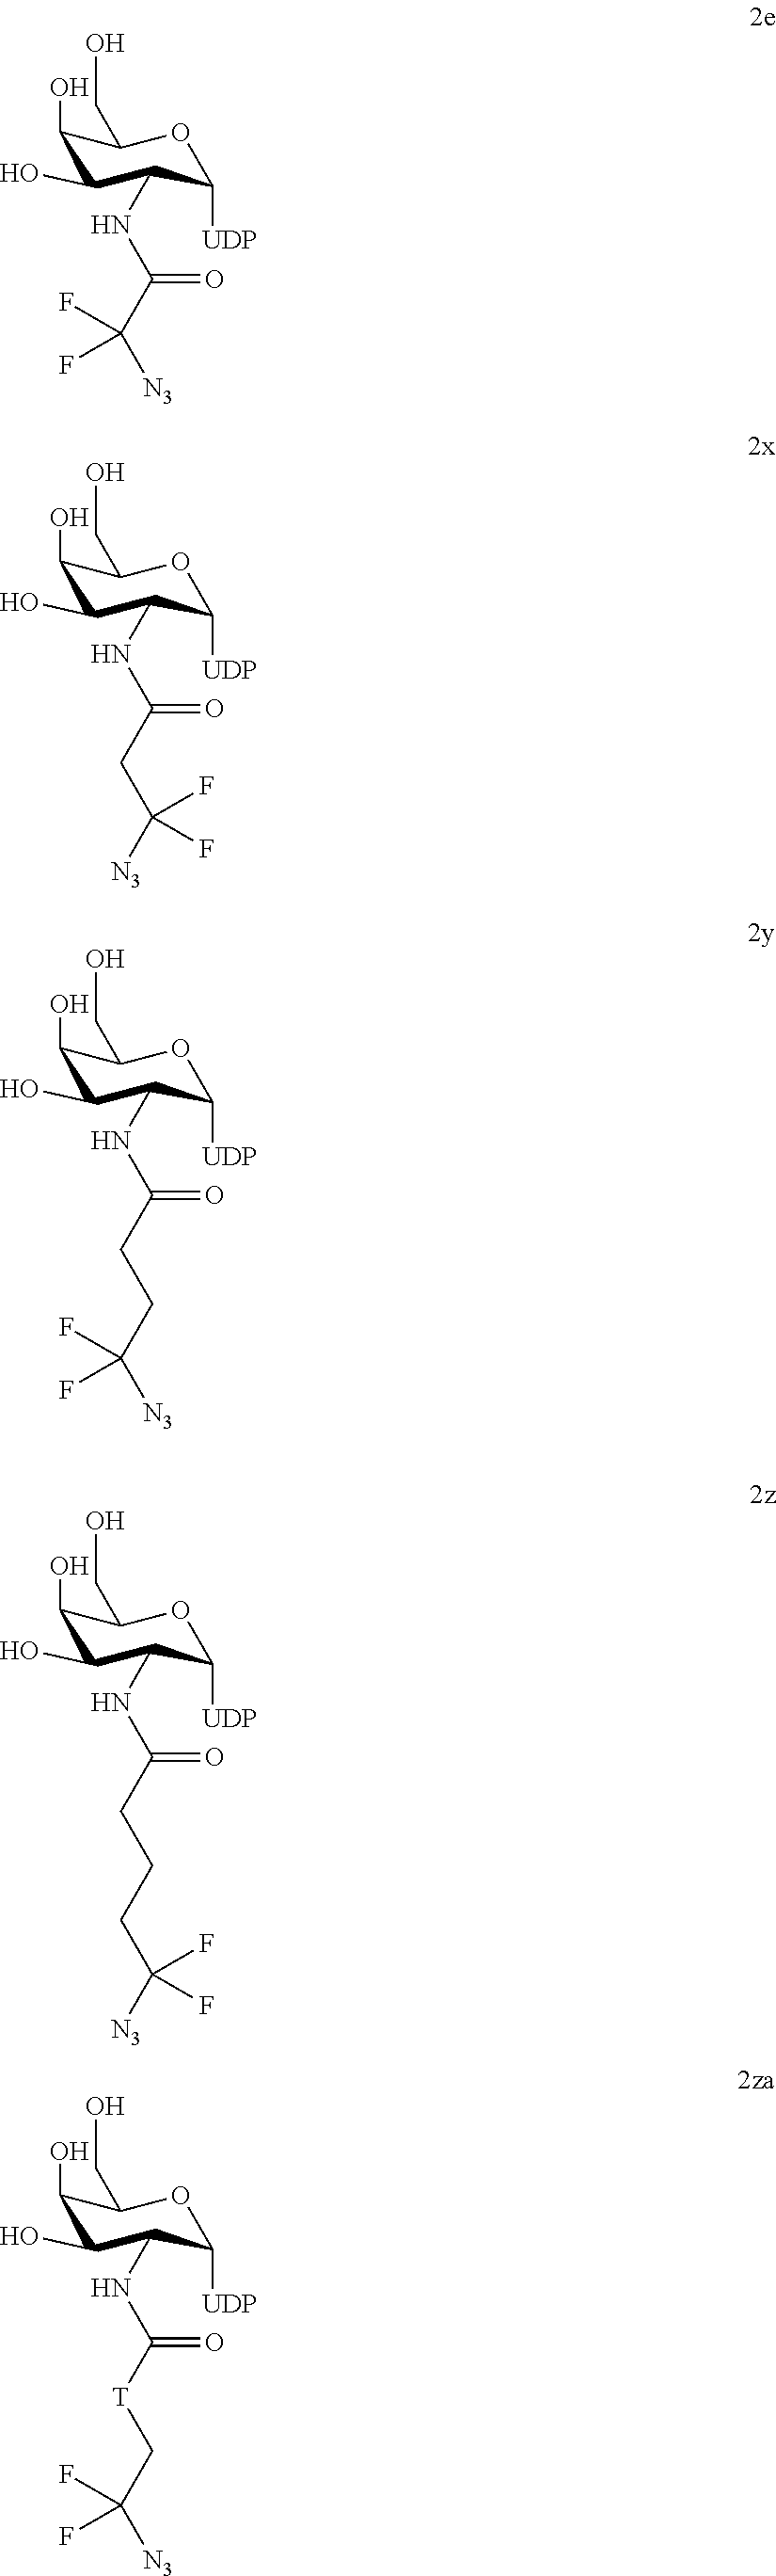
OC1C(O)C(NC(=O)C([N3])(F)F)C([UDP])OC1CO.OC1C(O)C(NC(=O)CC(F)([N3])F)C([UDP])OC1CO.OC1C(O)C(NC(=O)CCC([N3])(F)F)C([UDP])OC1CO.OC1C(O)C(NC(=O)CCCC(F)([N3])F)C([UDP])OC1CO.OC1C(O)C(NC(=O)[T]CC([N3])(F)F)C([UDP])OC1CO
